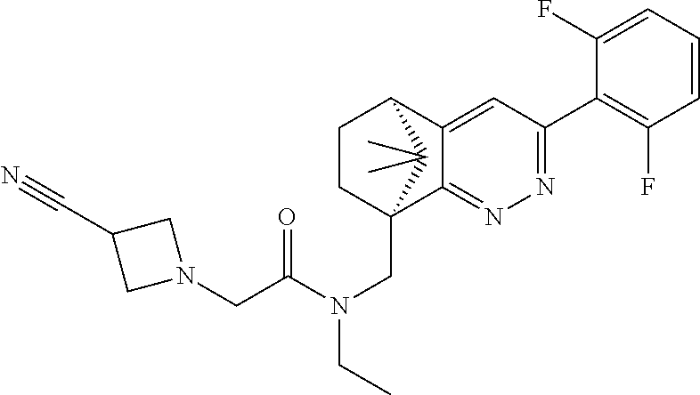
C12=CC(C3=C(F)C=CC=C3F)=NN=C1C1(CN(CC)C(CN3CC(C#N)C3)=O)CCC2C1(C)C
